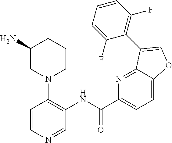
C1(N)CN(C2=C(NC(C3=CC=C4C(=N3)C(C3=C(F)C=CC=C3F)=CO4)=O)C=NC=C2)CCC1
